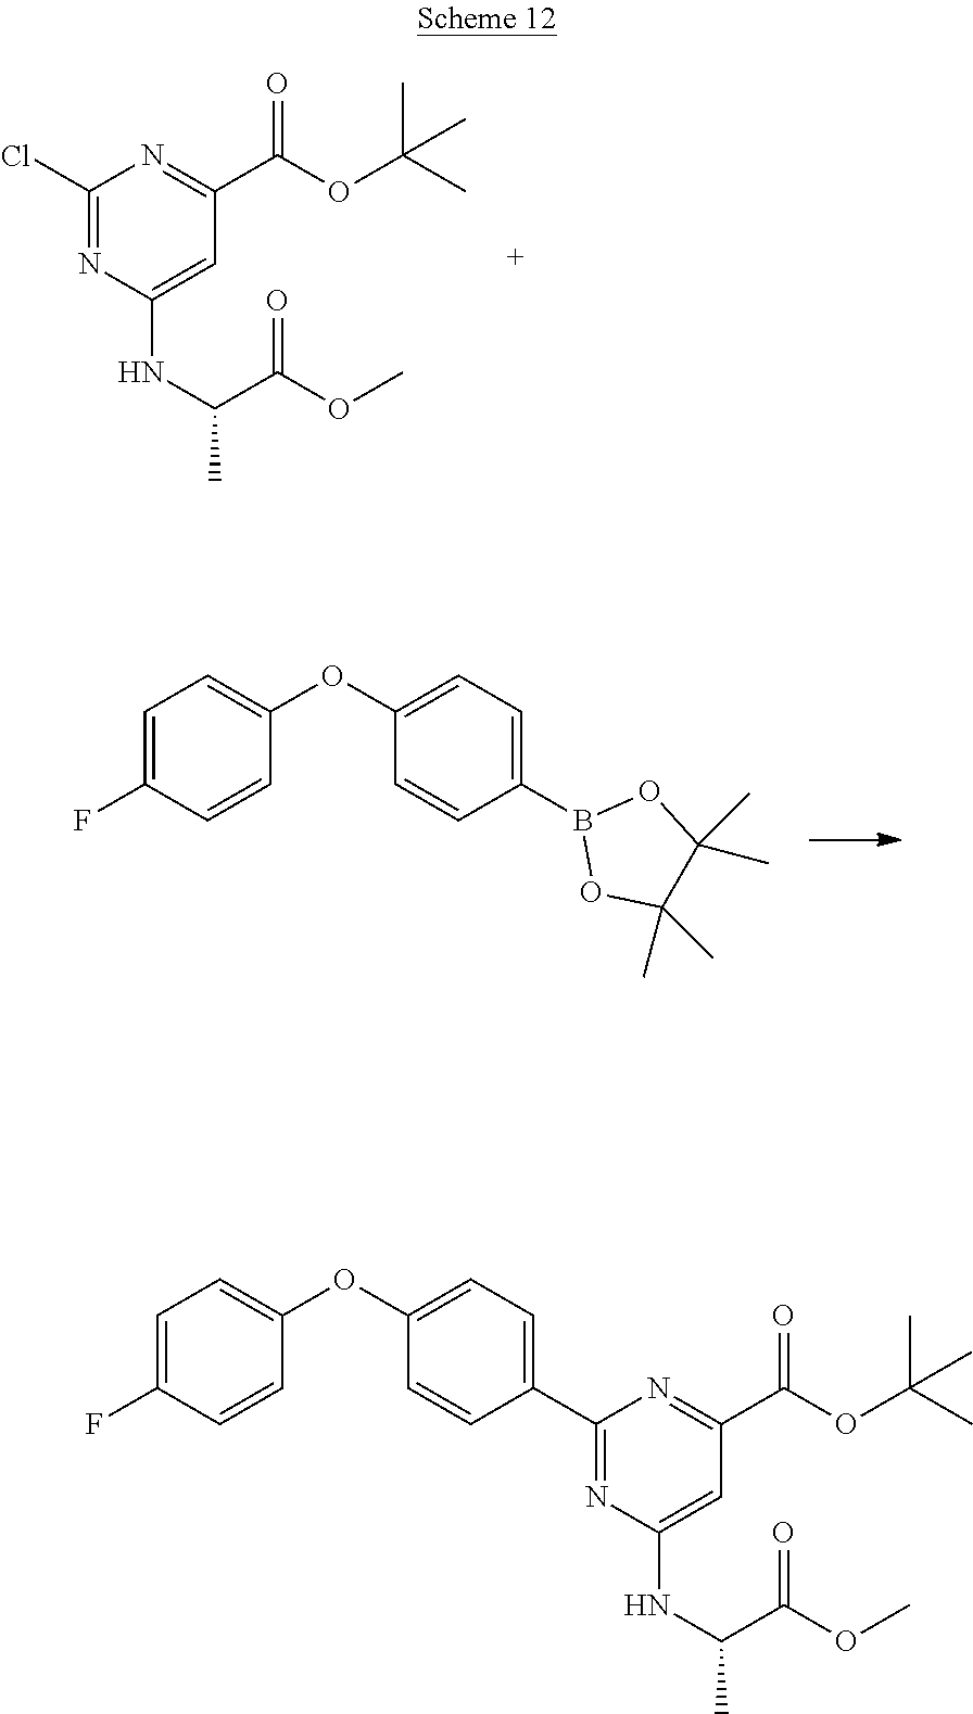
C1(Cl)=NC(NC(C)C(OC)=O)=CC(C(OC(C)(C)C)=O)=N1.C1=C(F)C=CC(OC2=CC=C(B3OC(C)(C)C(C)(C)O3)C=C2)=C1.C1=C(F)C=CC(OC2=CC=C(C3=NC(NC(C)C(OC)=O)=CC(C(OC(C)(C)C)=O)=N3)C=C2)=C1
